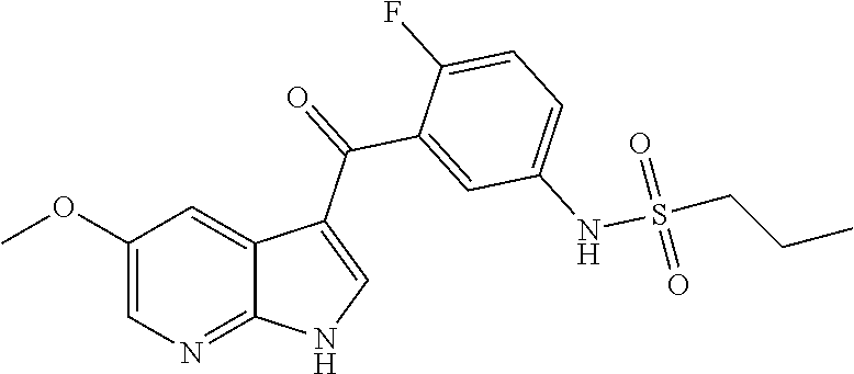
C1(OC)=CN=C2C(=C1)C(C(=O)C1=CC(NS(=O)(=O)CCC)=CC=C1F)=CN2
